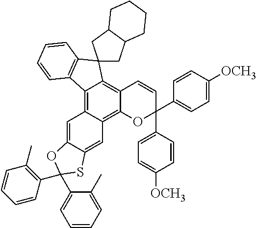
C12=C3C(=C4C(=C1C=CC(C1=CC=C([OCH3])C=C1)(C1=CC=C([OCH3])C=C1)O2)C1(C2=C4C=CC=C2)CC2C(C1)CCCC2)C=C1C(=C3)SC(C2=C(C)C=CC=C2)(C2=CC=CC=C2C)O1
